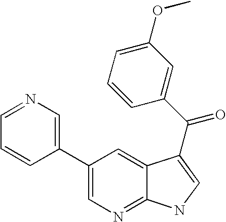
C1(C2=CN=CC=C2)=CN=C2C(=C1)C(C(=O)C1=CC(OC)=CC=C1)=CN2
